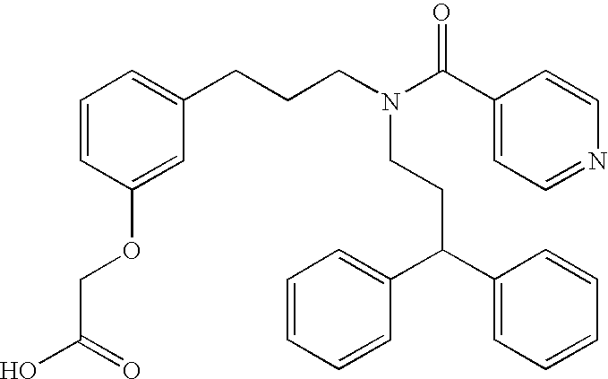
N(CCC(C1=CC=CC=C1)C1=CC=CC=C1)(CCCC1=CC=CC(OCC(O)=O)=C1)C(C1=CC=NC=C1)=O
